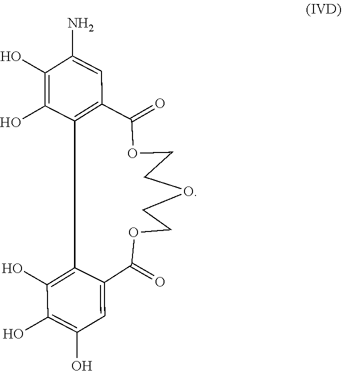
O1CCOC(=O)C2=C(C(O)=C(O)C(N)=C2)C2=C(O)C(O)=C(O)C=C2C(=O)OCC1
